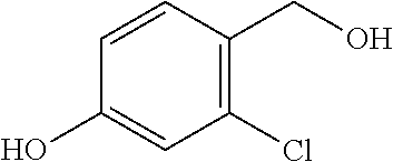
C1=CC(CO)=C(Cl)C=C1O
